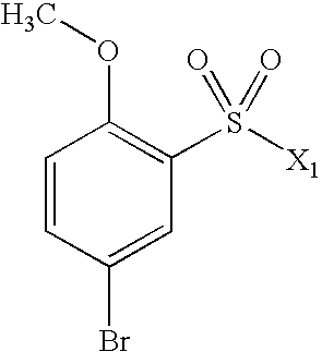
C1=CC(Br)=CC(S([X1])(=O)=O)=C1OC
